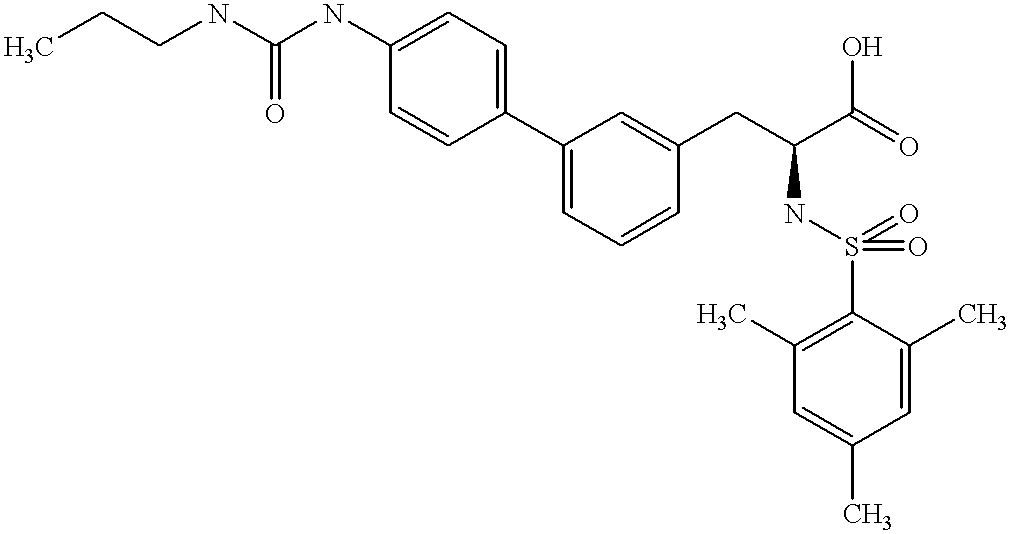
N(C(NC1=CC=C(C2=CC=CC(CC(C(=O)O)NS(=O)(=O)C3=C(C)C=C(C)C=C3C)=C2)C=C1)=O)CCC
